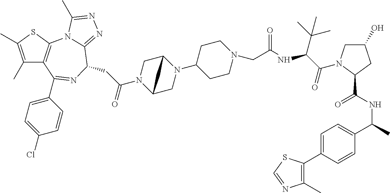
C1(C)=C(C)SC2=C1C(C1=CC=C(Cl)C=C1)=NC(CC(N1C3CN(C4CCN(CC(NC(C(=O)N5CC(O)CC5C(=O)NC(C5=CC=C(C6=C(C)N=CS6)C=C5)C)C(C)(C)C)=O)CC4)C(C1)C3)=O)C1=NN=C(C)N21
